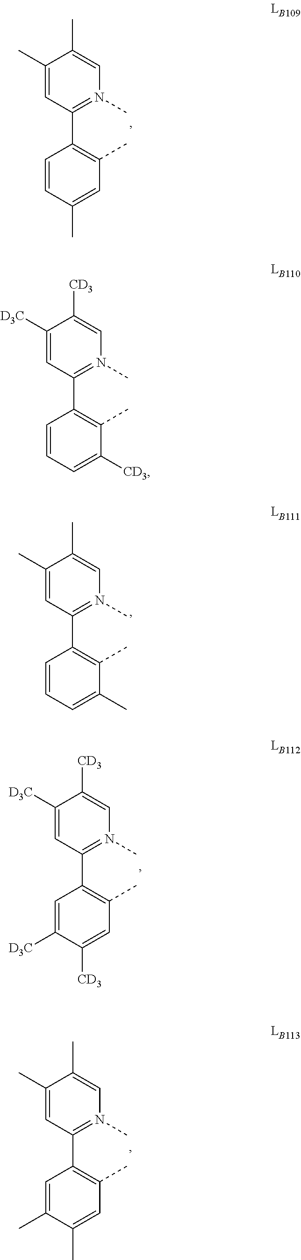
C1(C)=CC(C2=C(C)C=C(C)C=C2)=N(C)C=C1C.C1([D3C])=CC(C2=C(C)C([CD3])=CC=C2)=N(C)C=C1[CD3].C1(C)=CC(C2=C(C)C(C)=CC=C2)=N(C)C=C1C.C1([D3C])=CC(C2=C(C)C=C([CD3])C([D3C])=C2)=N(C)C=C1[CD3].C1(C)=CC(C2=C(C)C=C(C)C(C)=C2)=N(C)C=C1C
